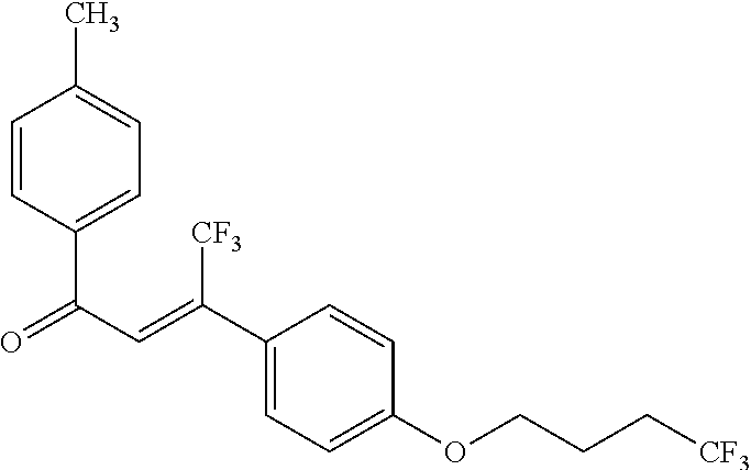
C1=CC(C(C=C(C2=CC=C(OCCC[CF3])C=C2)[CF3])=O)=CC=C1C
